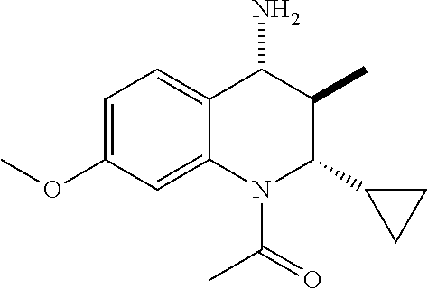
C12=CC(OC)=CC=C1C(N)C(C)C(C1CC1)N2C(=O)C
